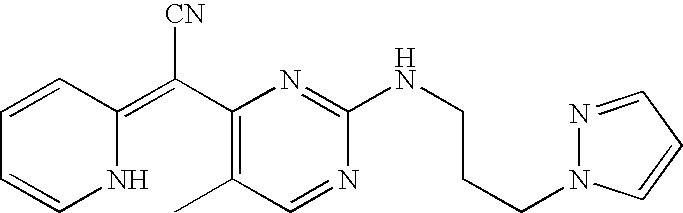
N1C(=C(C2=C(C)C=NC(NCCCN3N=CC=C3)=N2)[CN])C=CC=C1
